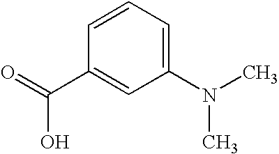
C1(N(C)C)=CC=CC(C(=O)O)=C1
